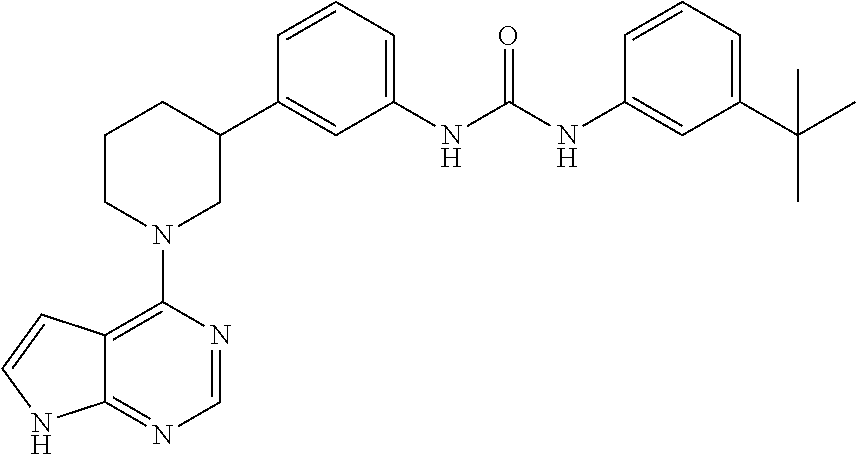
C12=C(N3CC(C4=CC(NC(NC5=CC(C(C)(C)C)=CC=C5)=O)=CC=C4)CCC3)N=CN=C1NC=C2
